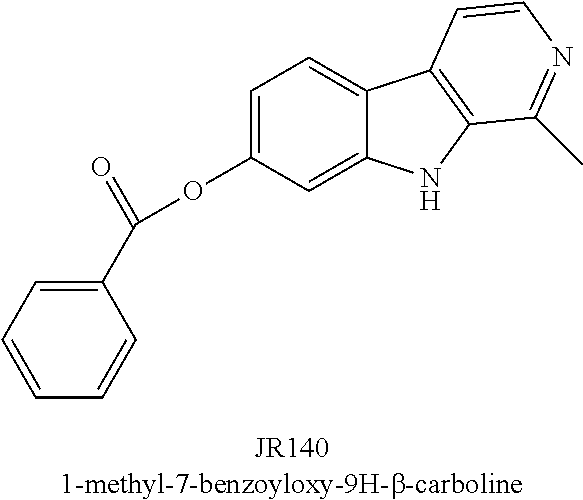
C1=C(OC(=O)C2=CC=CC=C2)C=C2C(=C1)C1=C(N2)C(C)=NC=C1
